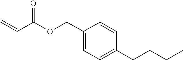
C=CC(OCC1=CC=C(CCCC)C=C1)=O
